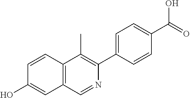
C1=CC(C2=C(C)C3=C(C=N2)C=C(O)C=C3)=CC=C1C(=O)O
